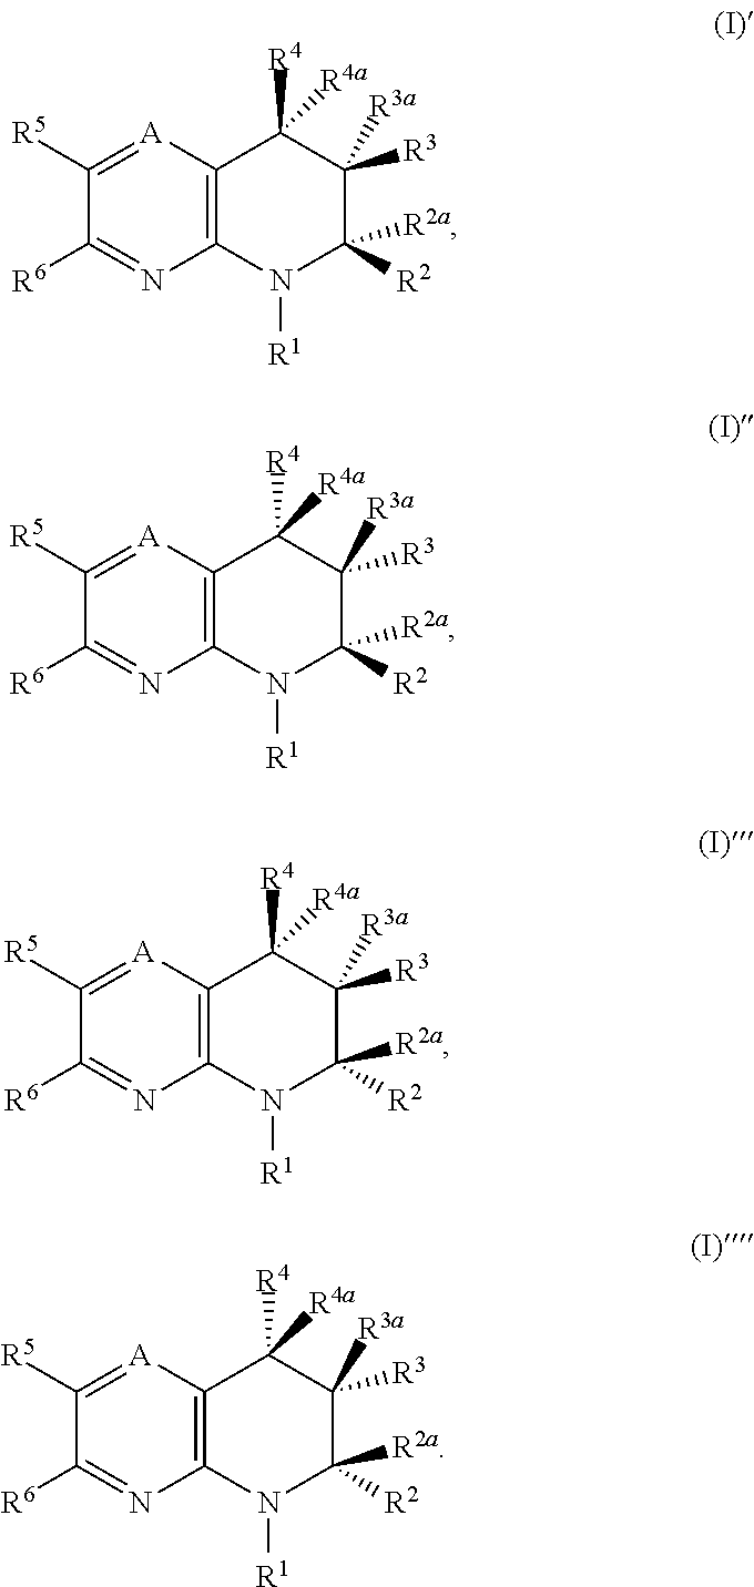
C12=C([A]=C([R5])C([R6])=N1)C([R4])([R4a])C([R3])([R3a])C([R2a])([R2])N2[R1].C12=C([A]=C([R5])C([R6])=N1)C([R4])([R4a])C([R3])([R3a])C([R2a])([R2])N2[R1].C12=C([A]=C([R5])C([R6])=N1)C([R4])([R4a])C([R3])([R3a])C([R2a])([R2])N2[R1].C12=C([A]=C([R5])C([R6])=N1)C([R4])([R4a])C([R3])([R3a])C([R2a])([R2])N2[R1]
